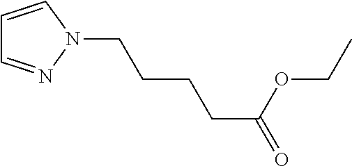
C1=CN(CCCCC(=O)OCC)N=C1
